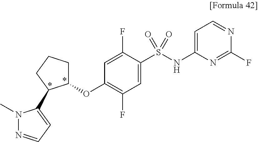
C1=C(F)C(S(NC2=CC=NC(F)=N2)(=O)=O)=CC(F)=C1OC1CCCC1C1=CC=NN1C
